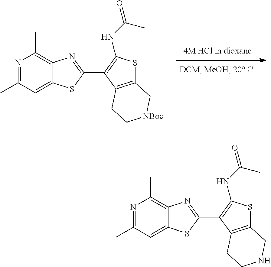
C1(C)=NC(C)=C2C(=C1)SC(C1=C(NC(=O)C)SC3=C1CC[NBoc]C3)=N2.C1(C)=NC(C)=C2C(=C1)SC(C1=C(NC(=O)C)SC3=C1CCNC3)=N2
